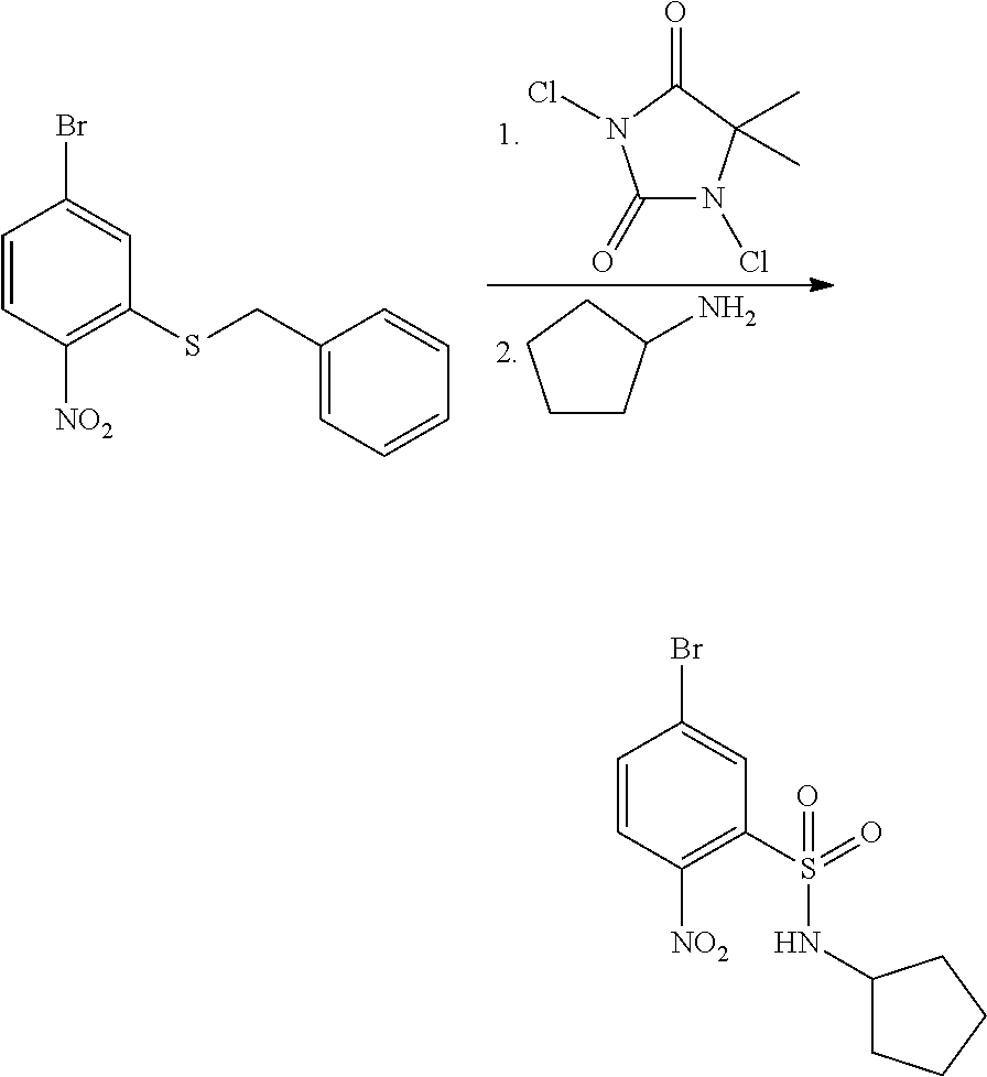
C1(=O)N(Cl)C(C)(C)C(=O)N1Cl.C1CC(N)CC1.C1=CC([NO2])=C(SCC2=CC=CC=C2)C=C1Br.C1=CC([NO2])=C(S(=O)(NC2CCCC2)=O)C=C1Br
